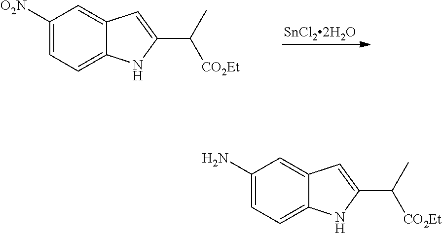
C1(N)=CC=C2C(=C1)C=C(C([CO2Et])C)N2.C1([O2N])=CC=C2C(=C1)C=C(C([CO2Et])C)N2.[SnCl22H2O]
